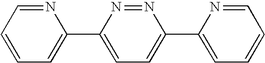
N1=NC(C2=CC=CC=N2)=CC=C1C1=CC=CC=N1
